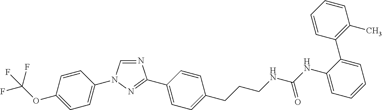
C1=CC(OC(F)(F)F)=CC=C1N1C=NC(C2=CC=C(CCCNC(NC3=CC=CC=C3C3=C(C)C=CC=C3)=O)C=C2)=N1
